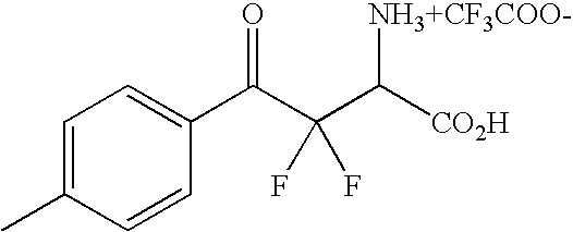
C1=C(C)C=CC(C(=O)C(F)(C([NH3+CF3COO-])[CO2H])F)=C1
